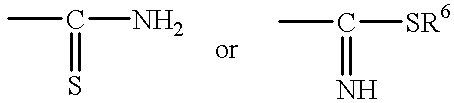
CC(N)=S.CC([SR6])=N
